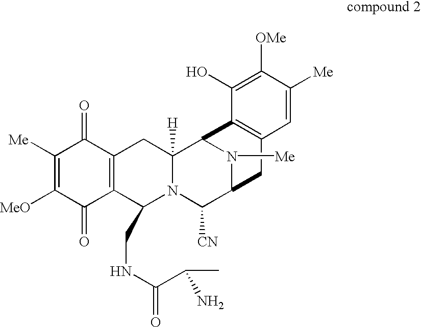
C1([Me])=C([MeO])C(=O)C2=C(C1=O)CC1([H])N(C2CNC(C(C)N)=O)C([CN])C2N([Me])C1C1=C(C2)C=C([Me])C([OMe])=C1O
